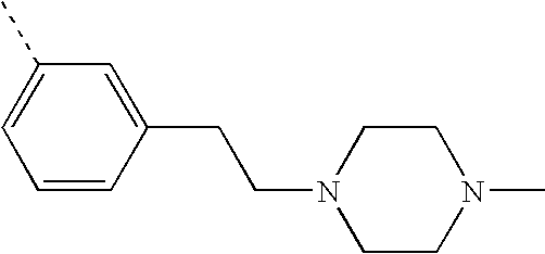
C1=CC(CCN2CCN(C)CC2)=CC(C)=C1
